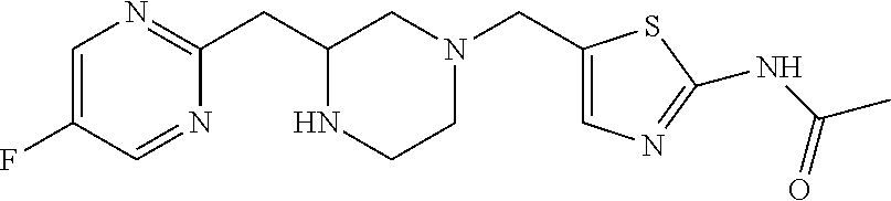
C1=C(F)C=NC(CC2NCCN(CC3=CN=C(NC(C)=O)S3)C2)=N1
